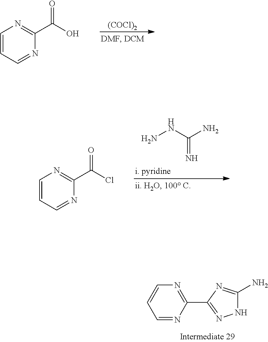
N1C(N)=NC(C2=NC=CC=N2)=N1.[(COCl)2].C1=CC=NC(C(O)=O)=N1.C(=N)(NN)N.C1=CC=NC(C(Cl)=O)=N1
